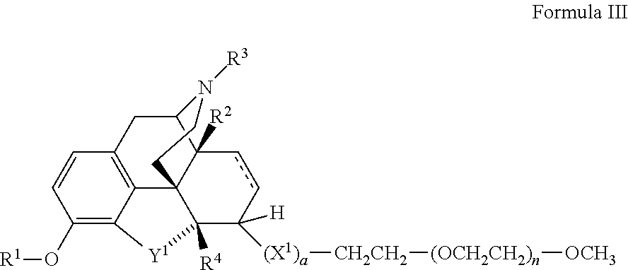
C1(O[R1])=C2C3=C(C=C1)CC1C4([R2])C3(C([R4])(C([H])([(X1)a][CH2CH2][(OCH2CH2)n][OCH3])cc4)[Y1]2)CCN1[R3]
